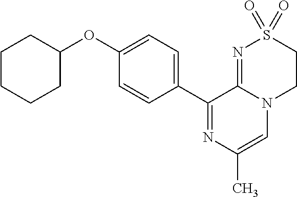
C1(C2=NC(C)=CN3C2=NS(=O)(=O)CC3)=CC=C(OC2CCCCC2)C=C1
